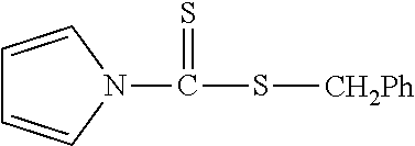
C1=CN(C(=S)S[CH2Ph])C=C1
